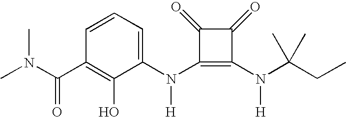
CN(C(C1=C(O)C(N(C2=C(N([H])C(CC)(C)C)C(=O)C2=O)[H])=CC=C1)=O)C
